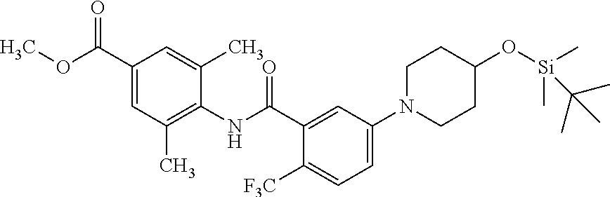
C1(C(OC)=O)=CC(C)=C(NC(=O)C2=CC(N3CCC(O[Si](C)(C)C(C)(C)C)CC3)=CC=C2[F3C])C(C)=C1
